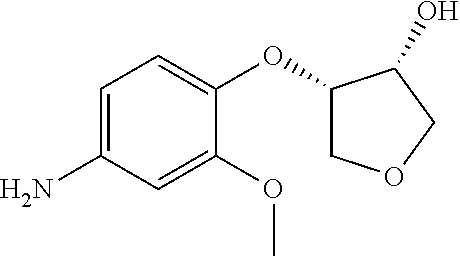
C1=C(N)C=C(OC)C(OC2COCC2O)=C1
